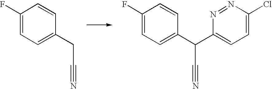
C1(F)=CC=C(CC#N)C=C1.C1(F)=CC=C(C(C#N)C2=CC=C(Cl)N=N2)C=C1
